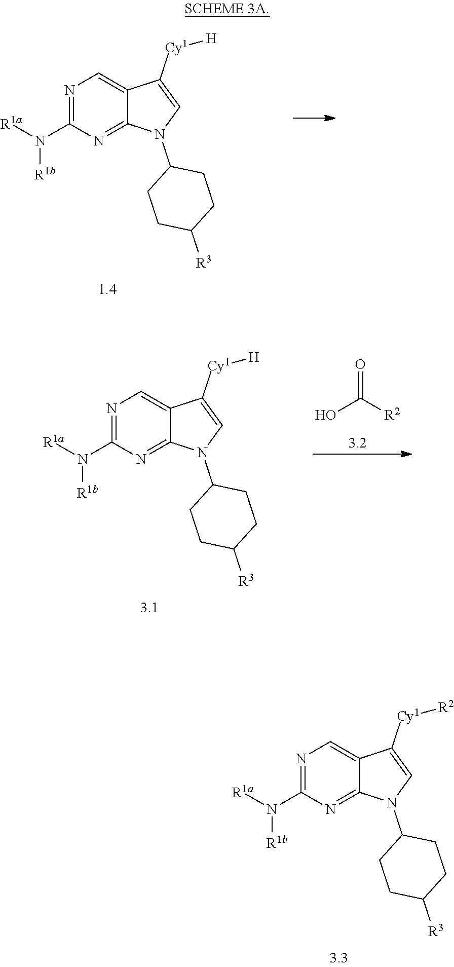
N1=C(N([R1a])[R1b])N=C2C(=C1)C([Cy1][R2])=CN2C1CCC([R3])CC1.N1=C(N([R1a])[R1b])N=C2C(=C1)C([Cy1][H])=CN2C1CCC([R3])CC1.N1=C(N([R1a])[R1b])N=C2C(=C1)C([Cy1][H])=CN2C1CCC([R3])CC1.O=C([R2])O
